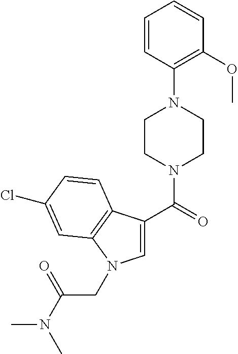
C1=CC(N2CCN(C(=O)C3=CN(CC(N(C)C)=O)C4=C3C=CC(Cl)=C4)CC2)=C(OC)C=C1
